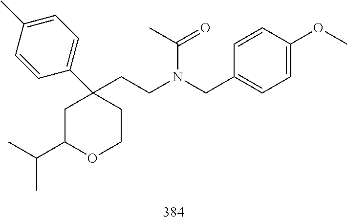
C1(C)=CC=C(C2(CCN(CC3=CC=C(OC)C=C3)C(C)=O)CC(C(C)C)OCC2)C=C1
